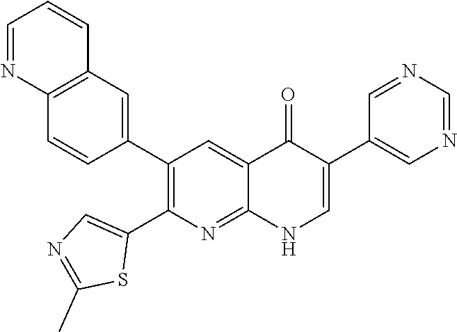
C12=C(C=C(C3=C(C4=CN=C(C)S4)N=C4C(=C3)C(=O)C(C3=CN=CN=C3)=CN4)C=C1)C=CC=N2
